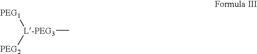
[L-PEG3]([PEG2])([PEG1])C
